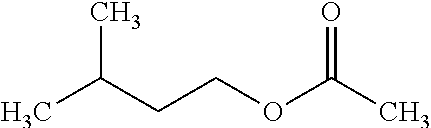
CC(CCOC(C)=O)C
